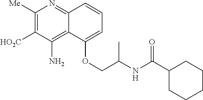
C1([Me])=C([HO2C])C(N)=C2C(=N1)C=CC=C2OCC(C)NC(C1CCCCC1)=O
